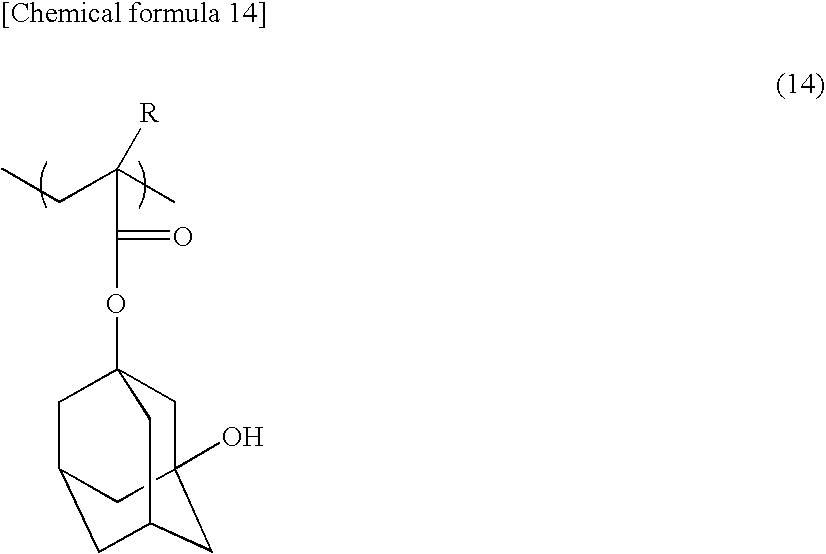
C12(O)CC3CC(CC(OC(=O)C(CC)([R])C)(C3)C1)C2
